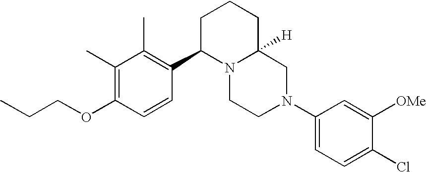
C1(C)=C(OCCC)C=CC(C2N3C([H])(CCC2)CN(C2=CC=C(Cl)C([OMe])=C2)CC3)=C1C
